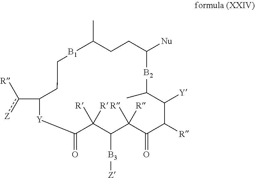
[B1]1C(C)CCC([Nu])[B2]C(C)C([Y])C([R])C(=O)C([R])([R])C([B3][Z])C([R])([R])C(=O)[Y]C(c([Z])[R])CC1
